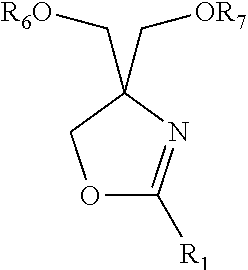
O1C([R1])=NC(C[OR7])(C[R6O])C1
